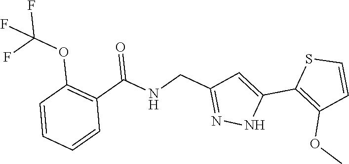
C1=CC=CC(OC(F)(F)F)=C1C(NCC1=NNC(C2=C(OC)C=CS2)=C1)=O
